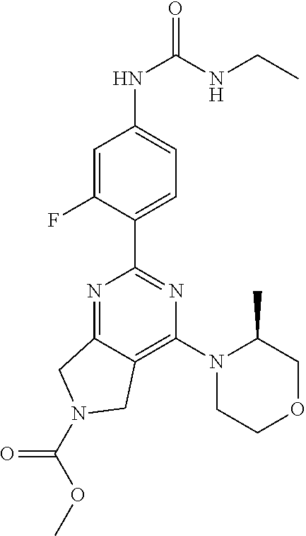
C1=C(F)C(C2=NC(N3CCOCC3C)=C3C(=N2)CN(C(OC)=O)C3)=CC=C1NC(NCC)=O
